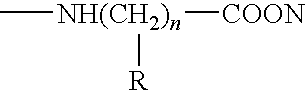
C[NH(CH2)n]([COON])[R]
